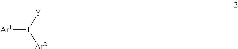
[Ar1]I([Y])[Ar2]
